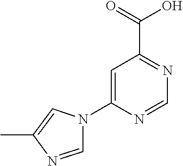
C1=C(N2C=NC(C)=C2)N=CN=C1C(=O)O
